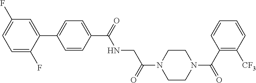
C1(C(=O)NCC(=O)N2CCN(C(=O)C3=C([CF3])C=CC=C3)CC2)=CC=C(C2=CC(F)=CC=C2F)C=C1
